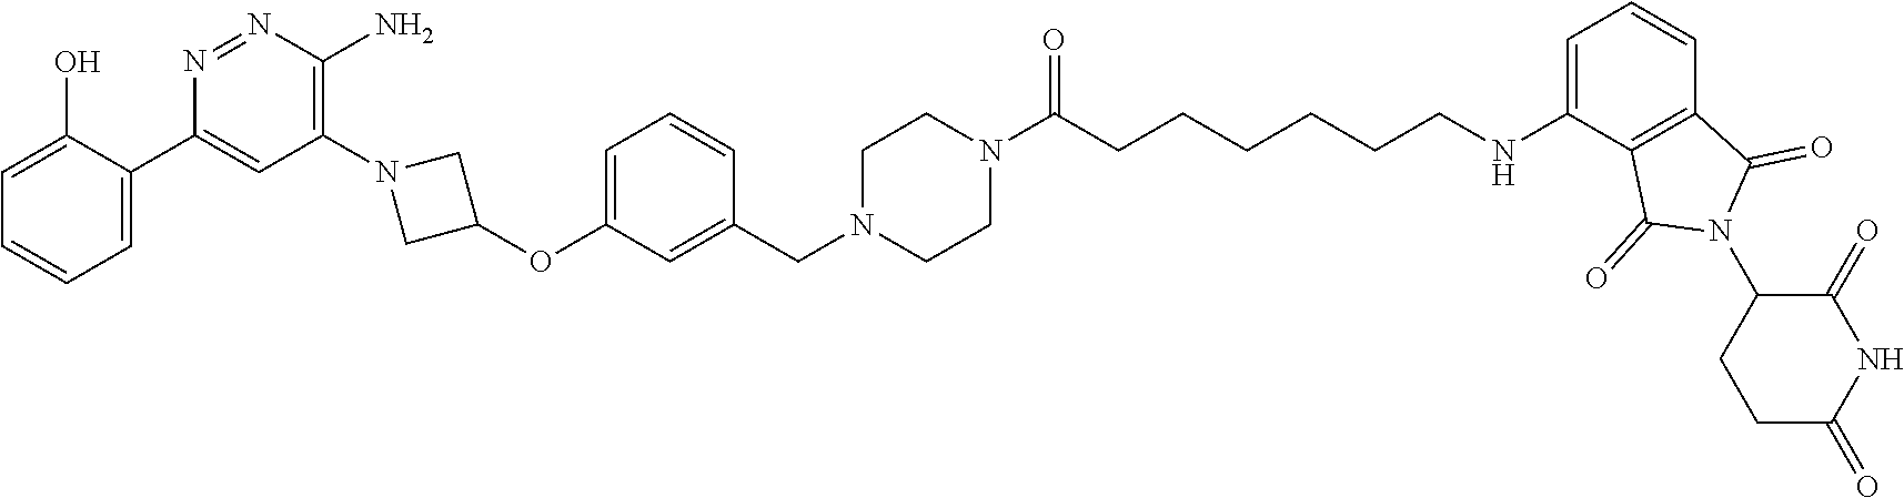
C1=C(O)C(C2=CC(N3CC(OC4=CC=CC(CN5CCN(C(CCCCCCNC6=CC=CC7=C6C(=O)N(C6CCC(=O)NC6=O)C7=O)=O)CC5)=C4)C3)=C(N)N=N2)=CC=C1
